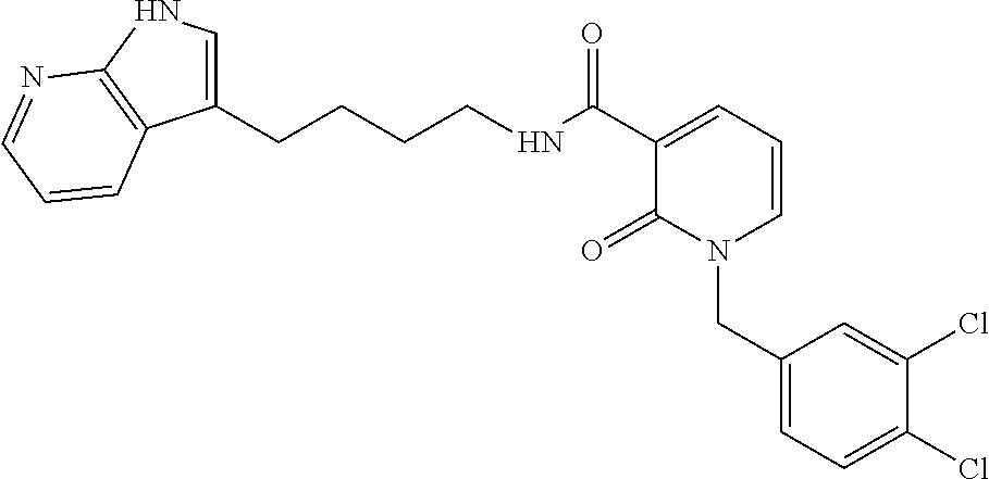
C1(CCCCNC(C2=CC=CN(CC3=CC=C(Cl)C(Cl)=C3)C2=O)=O)=CNC2=C1C=CC=N2
